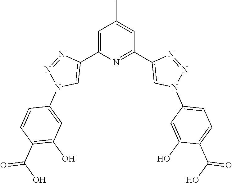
C1=C(C2=CN(C3=CC(O)=C(C(O)=O)C=C3)N=N2)N=C(C2=CN(C3=CC=C(C(O)=O)C(O)=C3)N=N2)C=C1C
